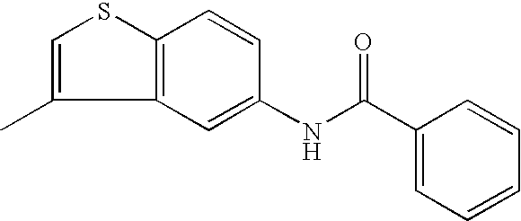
C1=C(NC(C2=CC=CC=C2)=O)C=CC2=C1C(C)=CS2
